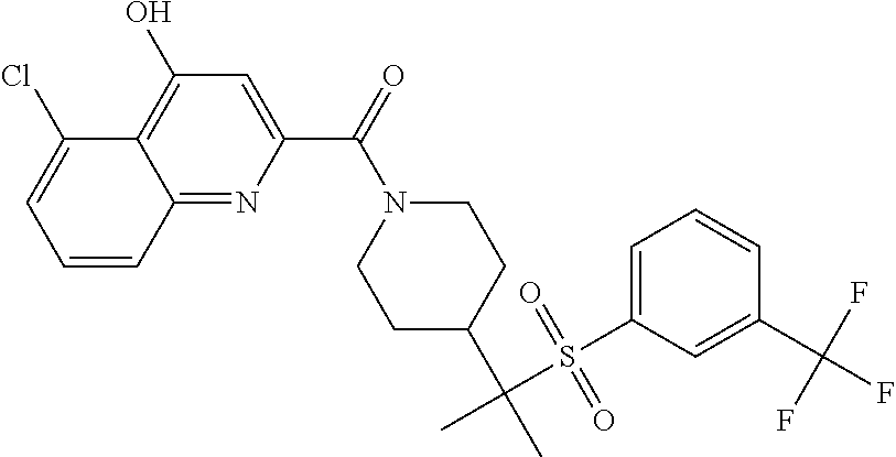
N1(C(C2=CC(O)=C3C(=N2)C=CC=C3Cl)=O)CCC(C(C)(S(C2=CC=CC(C(F)(F)F)=C2)(=O)=O)C)CC1
